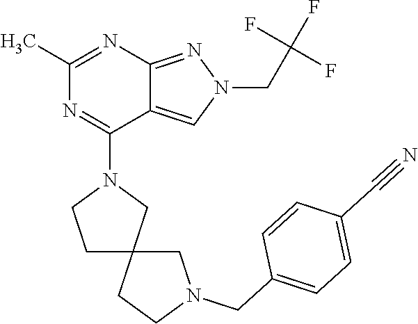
CC1=NC2=NN(CC(F)(F)F)C=C2C(N2CCC3(C2)CCN(CC2=CC=C(C#N)C=C2)C3)=N1
